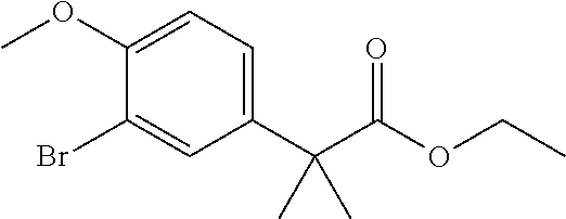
C1(C(C(OCC)=O)(C)C)=CC=C(OC)C(Br)=C1
